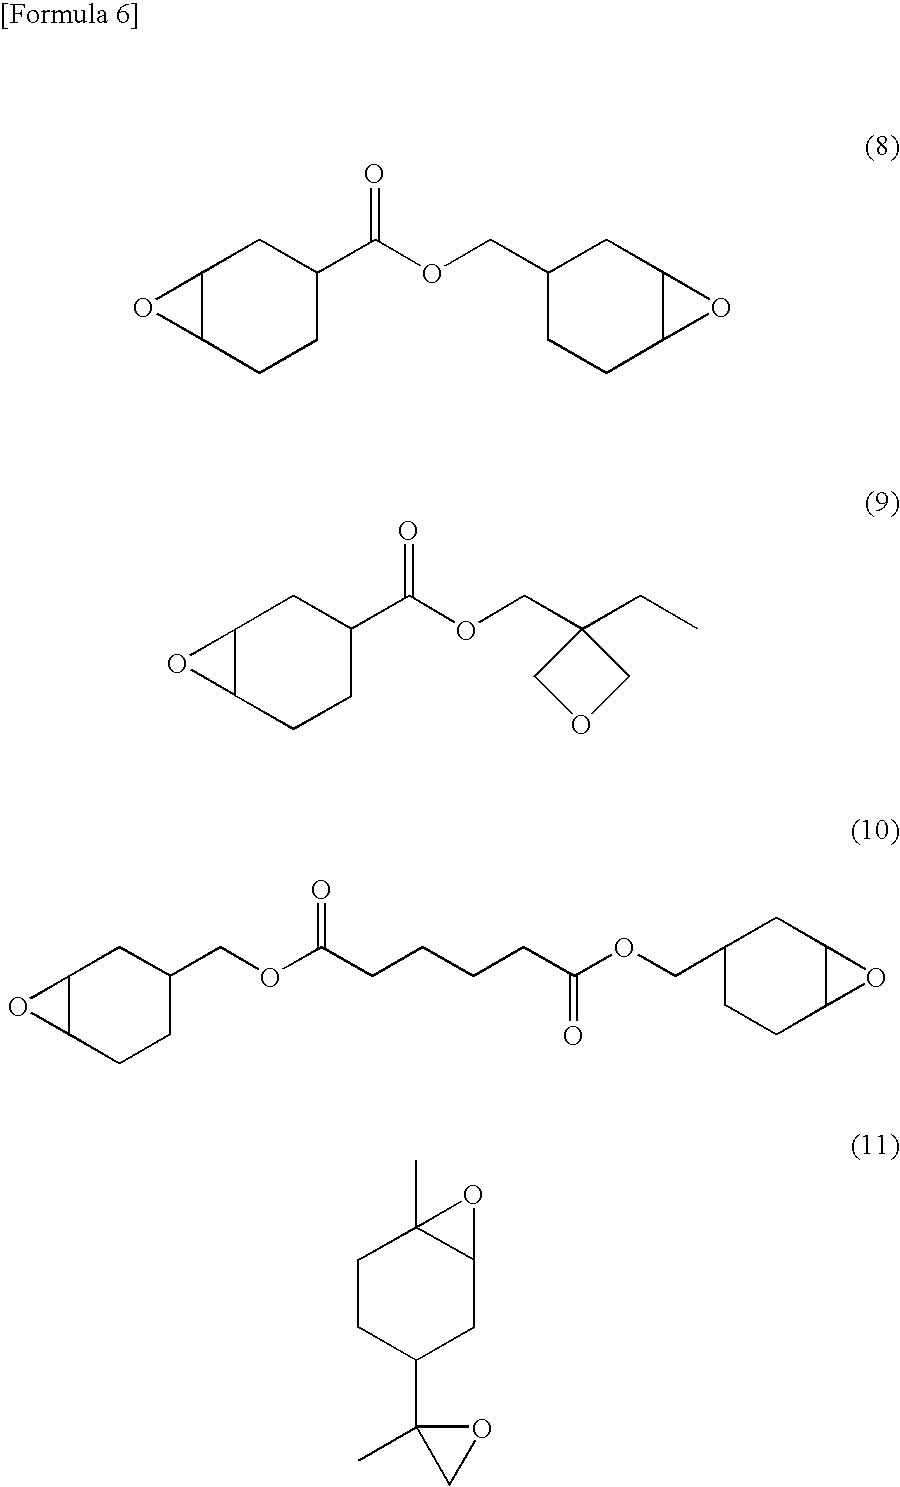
C12C(CCC(C(OCC3CCC4C(C3)O4)=O)C1)O2.C12C(CCC(C(OCC3(CC)COC3)=O)C1)O2.C12C(CCC(COC(CCCCC(OCC3CCC4C(C3)O4)=O)=O)C1)O2.C1CC(C2(C)CO2)CC2C1(C)O2
